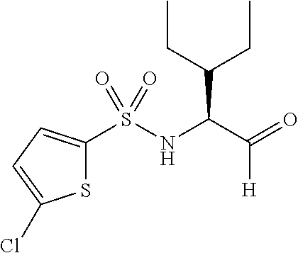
S1C(S(NC(C(CC)CC)C([H])=O)(=O)=O)=CC=C1Cl
